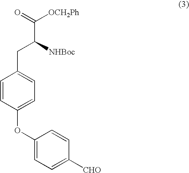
C1=CC(OC2=CC=C([CHO])C=C2)=CC=C1CC(C([OCH2Ph])=O)[NHBoc]
